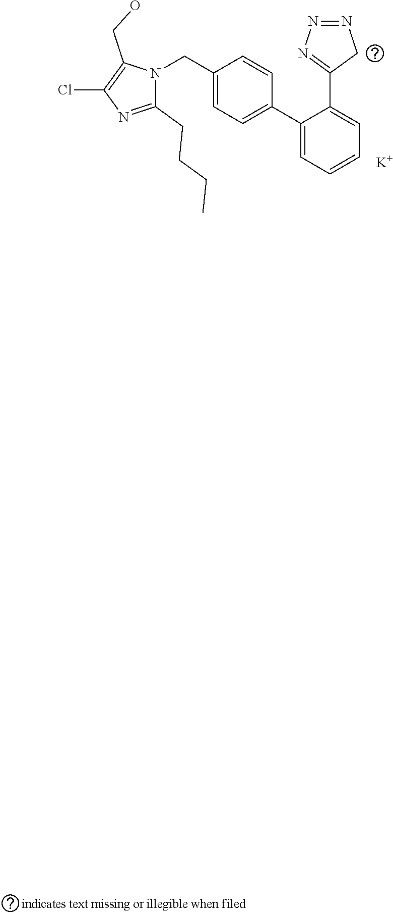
C1(CN2C(CCCC)=NC(Cl)=C2CO)=CC=C(C2=CC=CC=C2C2=NN=NC2)C=C1.[K]
